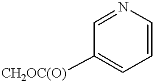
C1=NC=CC=C1[CH2OC(O)]
